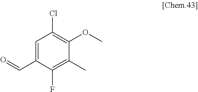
C1=C(C=O)C(F)=C(C)C(OC)=C1Cl
